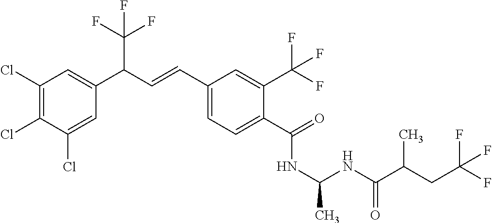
C1(Cl)=C(Cl)C(Cl)=CC(C(C=CC2=CC=C(C(=O)NC(C)NC(C(CC(F)(F)F)C)=O)C(C(F)(F)F)=C2)C(F)(F)F)=C1
